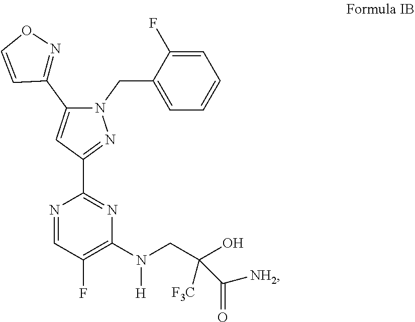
N1=CC(F)=C(N(CC(O)([F3C])C([NH2])=O)[H])N=C1C1=NN(CC2=CC=CC=C2F)C(C2=NOC=C2)=C1
